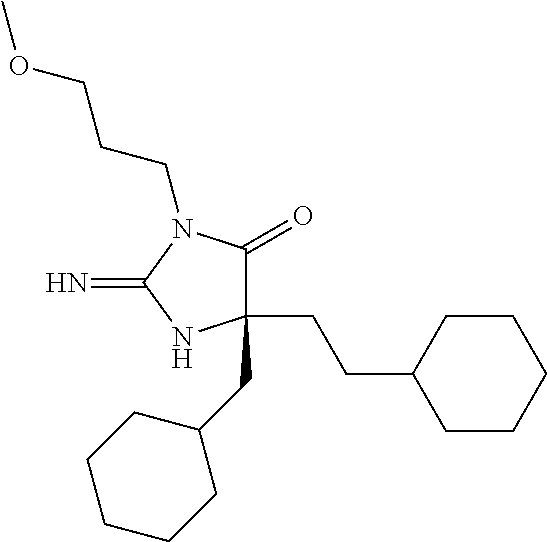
C1(CCC2CCCCC2)(CC2CCCCC2)C(=O)N(CCCOC)C(=N)N1
